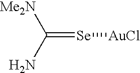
NC(=[Se][AuCl])[Me2N]
